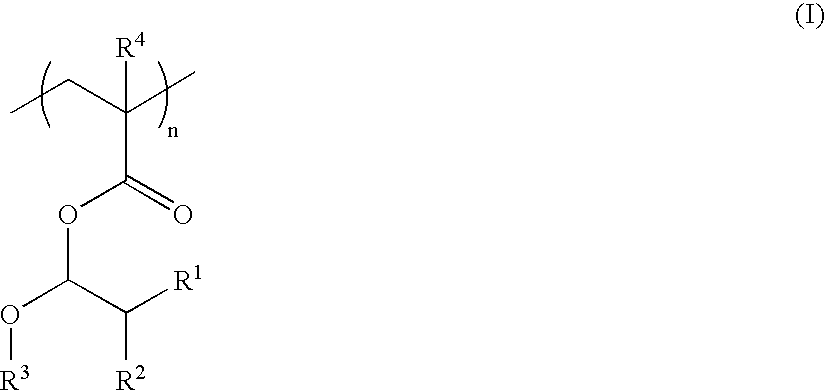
CCC(C)([R4])C(=O)OC(O[R3])C([R1])[R2]
